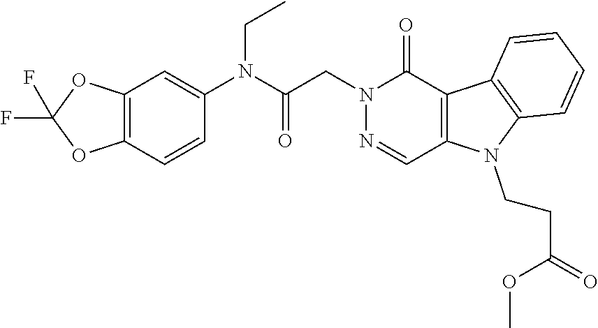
N1(CC(N(C2=CC3=C(C=C2)OC(F)(F)O3)CC)=O)N=CC2=C(C1=O)C1=C(N2CCC(OC)=O)C=CC=C1
